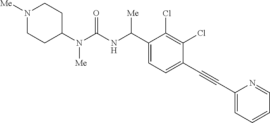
C1(N(C(NC(C2=CC=C(C#CC3=CC=CC=N3)C(Cl)=C2Cl)[Me])=O)[Me])CCN([Me])CC1
